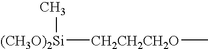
[(CH3O)2Si]([CH2CH2CH2O]C)C
